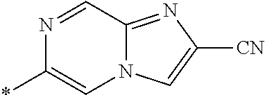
N12C(=NC([CN])=C1)C=NC(*)=C2
